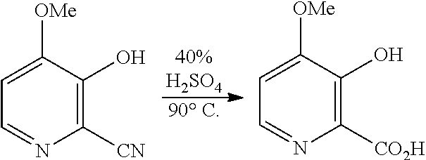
[40%H2SO4].[90 C].C1([CN])=C(O)C([OMe])=CC=N1.C1([CO2H])=C(O)C([OMe])=CC=N1
